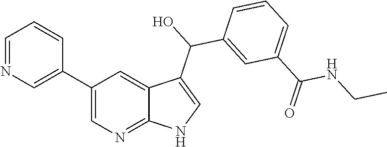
C1(C2=CN=CC=C2)=CN=C2C(=C1)C(C(C1=CC(C(=O)NCC)=CC=C1)O)=CN2
